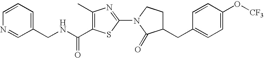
C1=CC=C(CNC(=O)C2=C(C)N=C(N3C(=O)C(CC4=CC=C(O[CF3])C=C4)CC3)S2)C=N1
